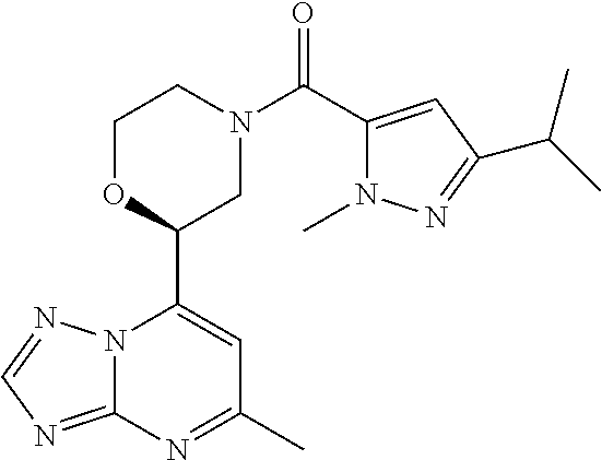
N12C(=NC=N1)N=C(C)C=C2C1CN(C(=O)C2=CC(C(C)C)=NN2C)CCO1
